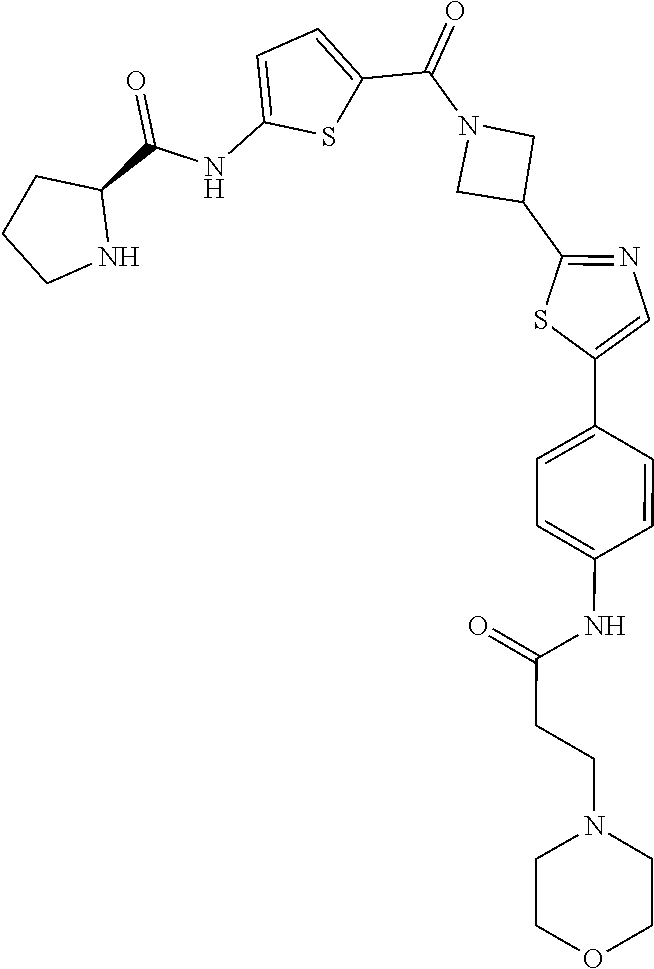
C1CNC(C(NC2=CC=C(C(=O)N3CC(C4=NC=C(C5=CC=C(NC(=O)CCN6CCOCC6)C=C5)S4)C3)S2)=O)C1
